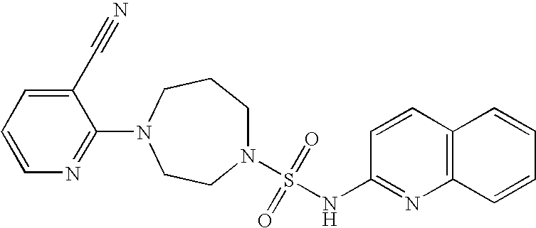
N1(S(=O)(=O)NC2=NC3=C(C=C2)C=CC=C3)CCCN(C2=NC=CC=C2C#N)CC1
